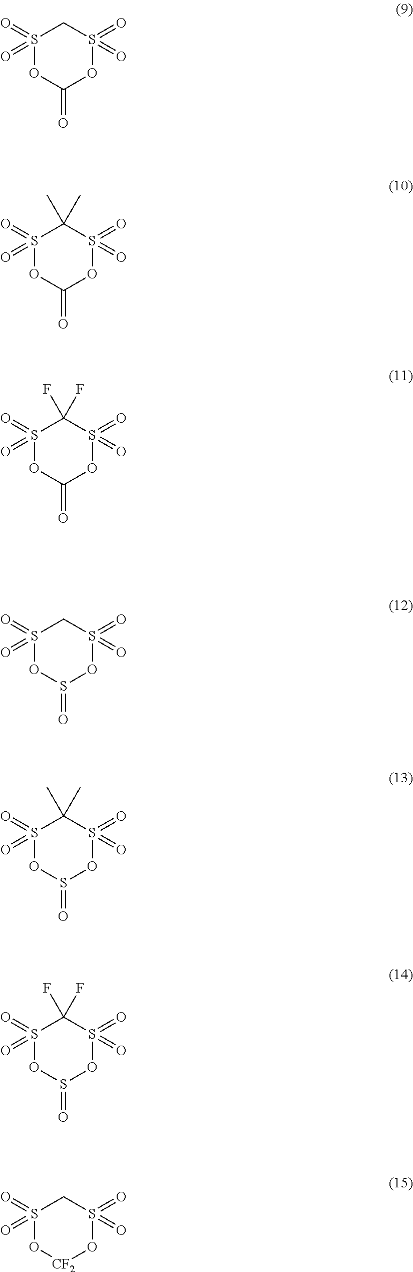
S1(=O)(=O)OC(=O)OS(=O)(=O)C1.S1(=O)(=O)OC(=O)OS(=O)(=O)C1(C)C.S1(=O)(=O)OC(=O)OS(=O)(=O)C1(F)F.S1(=O)(=O)OS(=O)OS(=O)(=O)C1.S1(=O)(=O)OS(=O)OS(=O)(=O)C1(C)C.S1(=O)(=O)OS(=O)OS(=O)(=O)C1(F)F.S1(=O)(=O)O[CF2]OS(=O)(=O)C1
